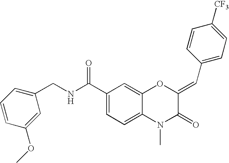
C1(C(NCC2=CC=CC(OC)=C2)=O)=CC=C2C(=C1)OC(=CC1=CC=C([CF3])C=C1)C(=O)N2C
